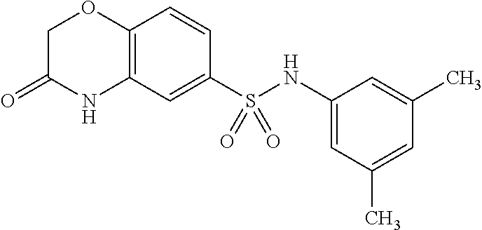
C1C(=O)NC2=C(O1)C=CC(S(NC1=CC(C)=CC(C)=C1)(=O)=O)=C2
